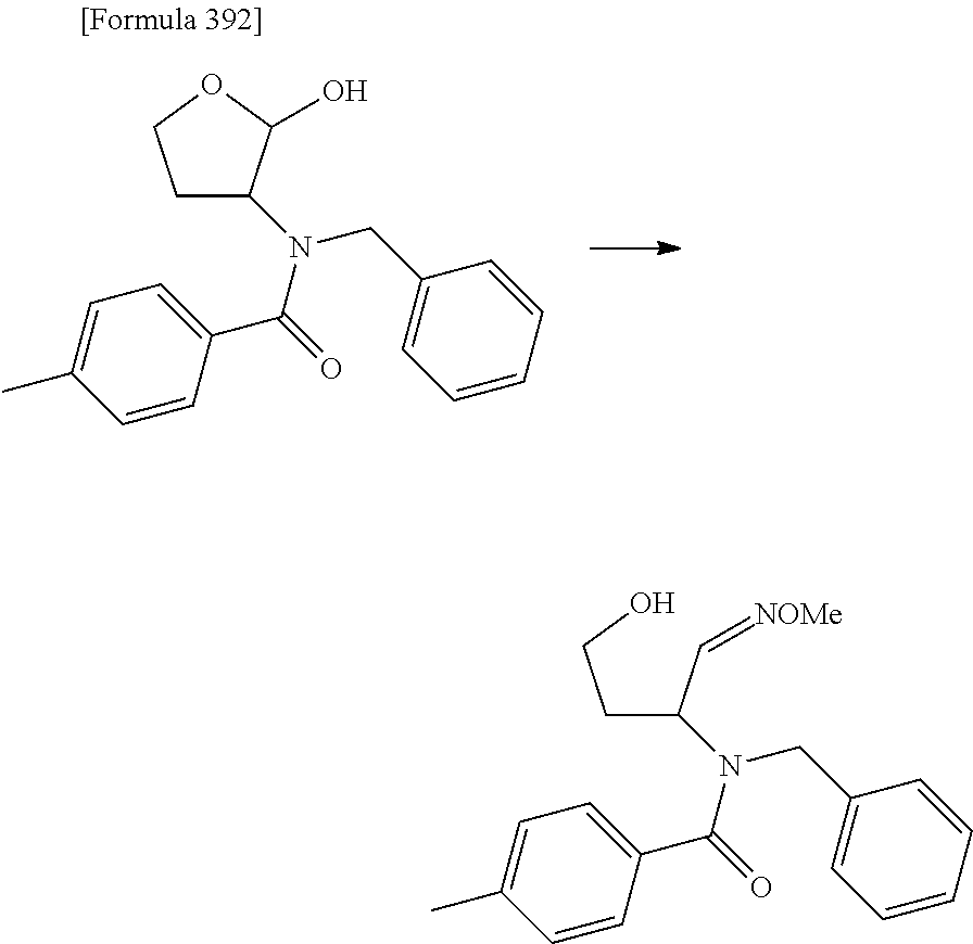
C(C(C=[NOMe])N(C(=O)C1=CC=C(C)C=C1)CC1=CC=CC=C1)CO.C1C(N(C(=O)C2=CC=C(C)C=C2)CC2=CC=CC=C2)C(O)OC1
